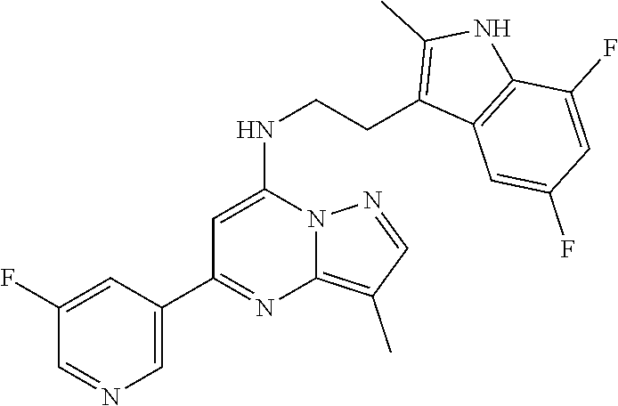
C1=C(C2=NC3=C(C)C=NN3C(NCCC3=C(C)NC4=C3C=C(F)C=C4F)=C2)C=C(F)C=N1
